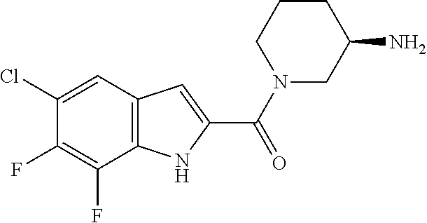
C1(Cl)=CC2=C(C(F)=C1F)NC(C(=O)N1CC(N)CCC1)=C2
